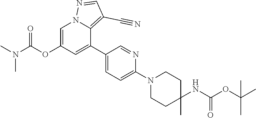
C1=C(OC(N(C)C)=O)C=C(C2=CC=C(N3CCC(NC(OC(C)(C)C)=O)(C)CC3)N=C2)C2=C(C#N)C=NN12
